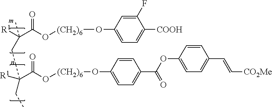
[R1]C(C(O[(CH2)6]OC1=CC=C([COOH])C(F)=C1)=O)(CCC(CC)([R1])C(O[(CH2)6]OC1=CC=C(C(OC2=CC=C(C=C[CO2Me])C=C2)=O)C=C1)=O)C
